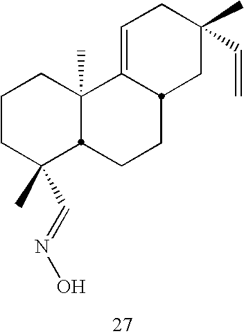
C1CC(C=NO)(C)C2C(C)(C1)C1=CCC(C)(C=C)CC1CC2
